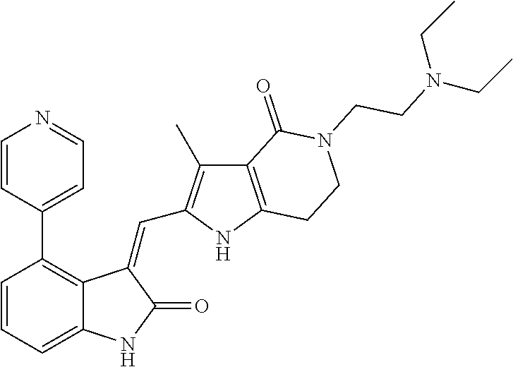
C1=CC=C2C(=C1C1=CC=NC=C1)C(=CC1=C(C)C3=C(N1)CCN(CCN(CC)CC)C3=O)C(=O)N2
